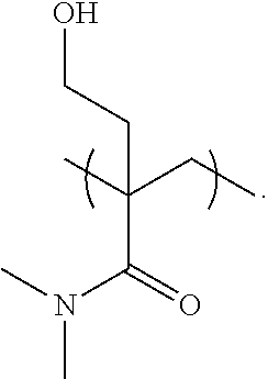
OCCC(CC)(C)C(=O)N(C)C
